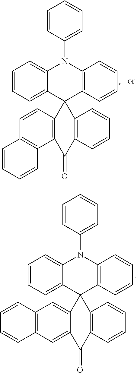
C12=C(C=CC3=C1C=CC=C3)C1(C3=C(C=CC=C3)C2=O)C2=C(N(C3=CC=CC=C3)C3=CC=CC=C13)C=CC=C2.C12=CC3=C(C=C1C1(C4=C(C=CC=C4)C2=O)C2=C(N(C4=CC=CC=C4)C4=CC=CC=C14)C=CC=C2)C=CC=C3
